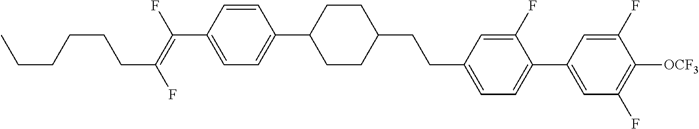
C(C1=CC=C(C2=CC(F)=C([OCF3])C(F)=C2)C(F)=C1)CC1CCC(C2=CC=C(C(=C(F)CCCCCC)F)C=C2)CC1
